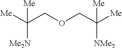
C([Me2N])(COCC([NMe2])([Me])[Me])([Me])[Me]
